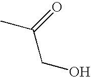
CC(=O)CO
